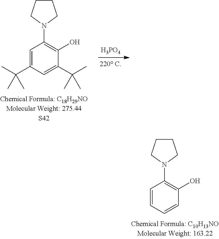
[H3PO4].C1=C(C(C)(C)C)C=C(C(C)(C)C)C(O)=C1N1CCCC1.C1=CC=CC(O)=C1N1CCCC1
